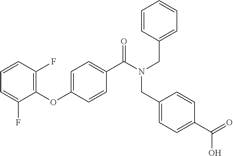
C1=CC(F)=C(OC2=CC=C(C(N(CC3=CC=CC=C3)CC3=CC=C(C(O)=O)C=C3)=O)C=C2)C(F)=C1
